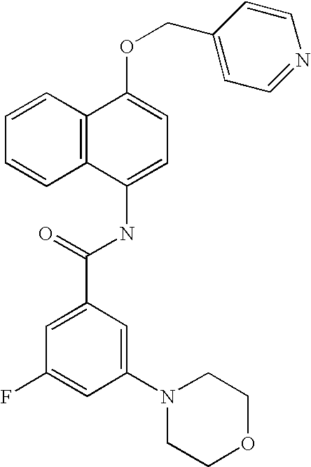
C1=CC2=C(C=C1)C(NC(C1=CC(F)=CC(N3CCOCC3)=C1)=O)=CC=C2OCC1=CC=NC=C1
